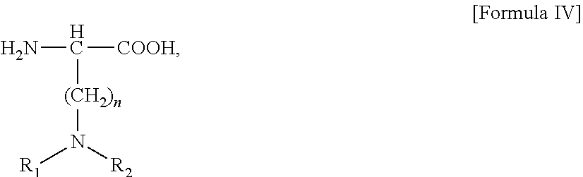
C([(CH2)n]N([R2])[R1])([COOH])N
